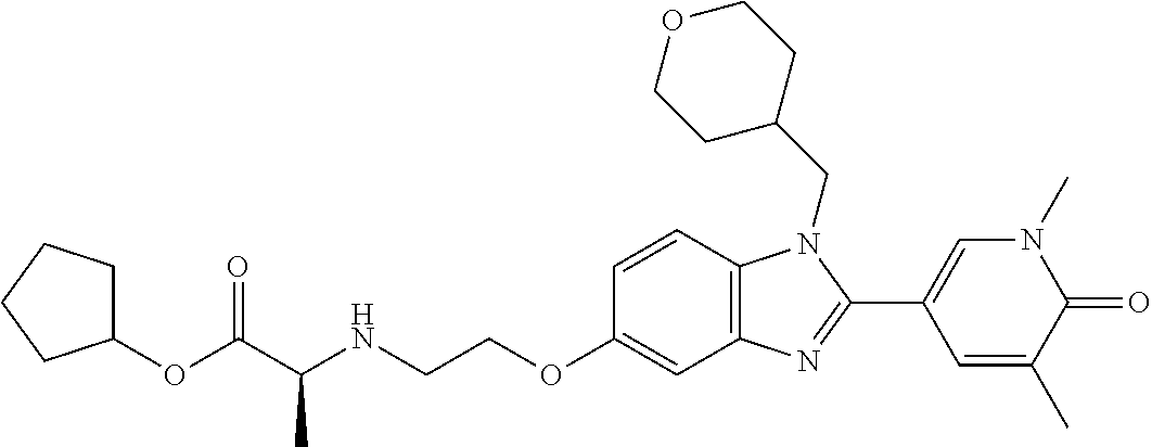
C(C(NCCOC1=CC2=C(C=C1)N(CC1CCOCC1)C(C1=CN(C)C(=O)C(C)=C1)=N2)C)(=O)OC1CCCC1
